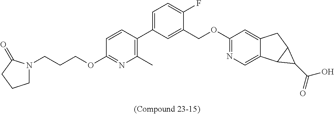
C1(C2=CC=C(F)C(COC3=NC=C4C(=C3)CC3C4C3C(=O)O)=C2)=C(C)N=C(OCCCN2CCCC2=O)C=C1
